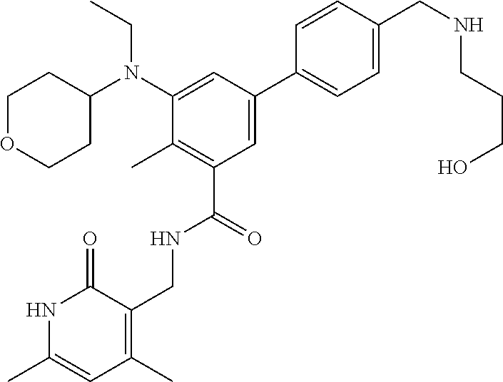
CCN(C1CCOCC1)C1=CC(C2=CC=C(CNCCCO)C=C2)=CC(C(NCC2=C(C)C=C(C)NC2=O)=O)=C1C
